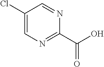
C1(Cl)=CN=C(C(O)=O)N=C1
